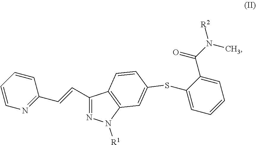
C1(C=CC2=NC=CC=C2)=NN([R1])C2=C1C=CC(SC1=CC=CC=C1C(=O)N(C)[R2])=C2
